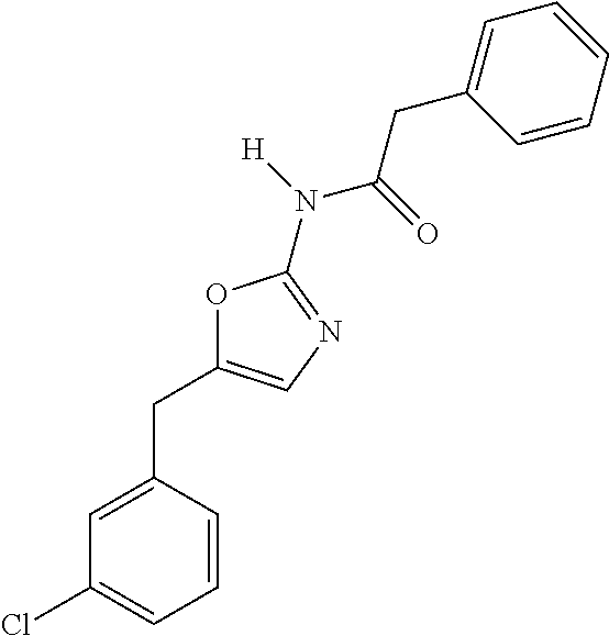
C1=CC(CC2=CN=C(N([H])C(=O)CC3=CC=CC=C3)O2)=CC(Cl)=C1
